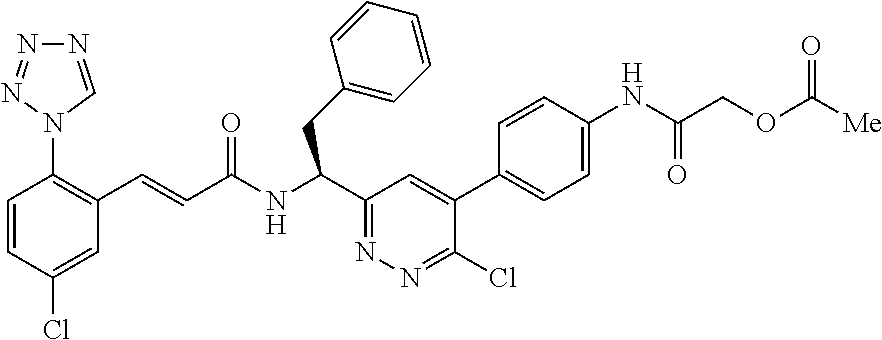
C1=CC(Cl)=CC(C=CC(NC(C2=NN=C(Cl)C(C3=CC=C(NC(COC([Me])=O)=O)C=C3)=C2)CC2=CC=CC=C2)=O)=C1N1C=NN=N1
